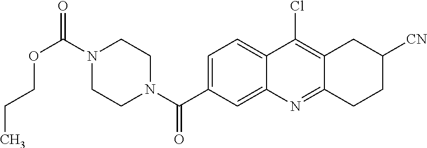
N1(C(OCCC)=O)CCN(C(=O)C2=CC=C3C(=C2)N=C2C(=C3Cl)CC([CN])CC2)CC1
